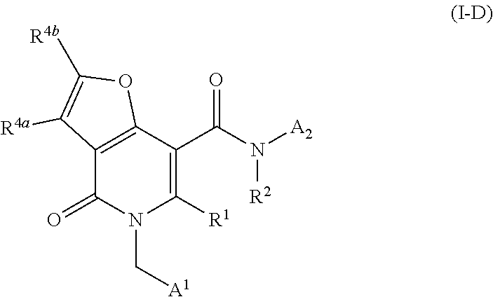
C12=C(C(C(N([R2])[A2])=O)=C([R1])N(C[A1])C1=O)OC([R4b])=C2[R4a]
